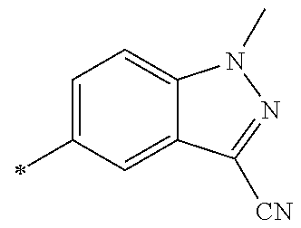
C1=C(C)C=C2C(=C1)N(C)N=C2[CN]
